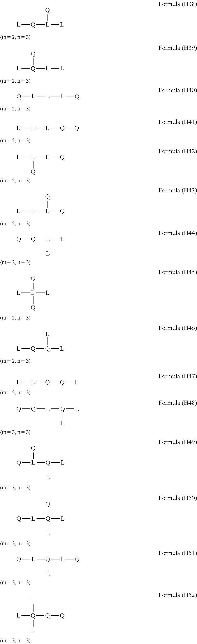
[Q]([L]([L])[Q])[L].[Q]([L][L])([L])[Q].[L]([L][L][Q])[Q].[L]([L][Q][Q])[L].[L]([L][Q])([L])[Q].[L]([L]([Q])[Q])[L].[Q]([L]([L])[L])[Q].[L][L]([L])([Q])[Q].[Q]([Q]([L])[L])[L].[L]([Q][Q][L])[L].[Q]([L][Q]([L])[L])[Q].[Q][L]([Q]([L])[L])[Q].[Q][L][Q]([L])([L])[Q].[L]([Q]([L][Q])[L])[Q].[L][Q]([Q][Q])([L])[L]
